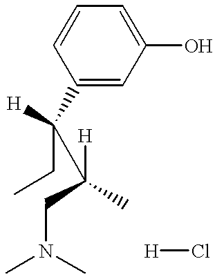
C1(O)=CC=CC(C([H])(CC)C([H])(CN(C)C)C)=C1.[H]Cl
